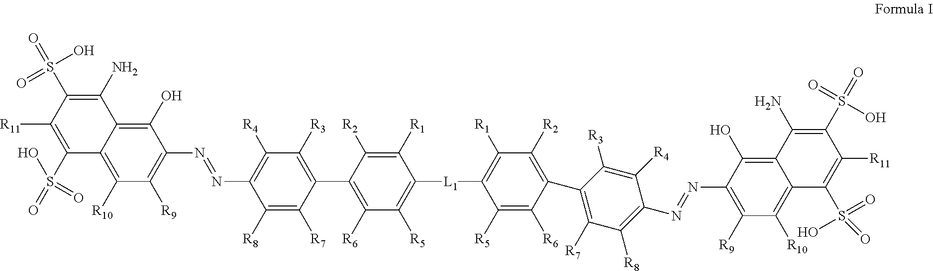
C1([R11])=C(S(O)(=O)=O)C2=C([R10])C([R9])=C(N=NC3=C([R4])C([R3])=C(C4=C([R6])C([R5])=C([L1]C5=C([R1])C([R2])=C(C6=C([R7])C([R8])=C(N=NC7=C([R9])C([R10])=C8C(=C7O)C(N)=C(S(=O)(O)=O)C([R11])=C8S(O)(=O)=O)C([R4])=C6[R3])C([R6])=C5[R5])C([R1])=C4[R2])C([R7])=C3[R8])C(O)=C2C(N)=C1S(=O)(=O)O
